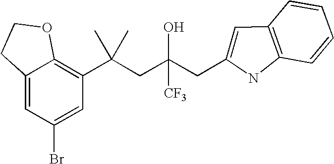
C1(Br)=CC(C(CC(CC2=CC3=C(C=CC=C3)N2)(O)[CF3])(C)C)=C2C(=C1)CCO2
